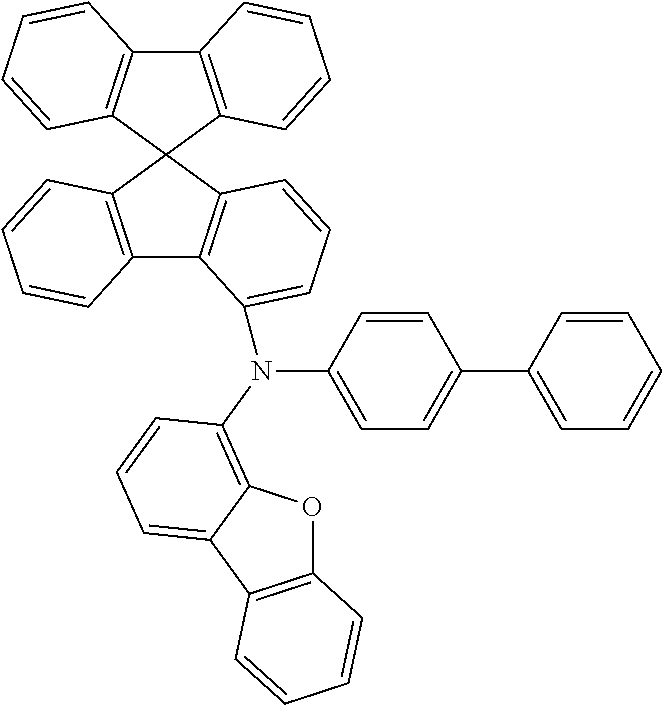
C12=C(C3(C4=C1C(N(C1=CC=C(C5=CC=CC=C5)C=C1)C1=C5OC6=C(C5=CC=C1)C=CC=C6)=CC=C4)C1=C(C4=C3C=CC=C4)C=CC=C1)C=CC=C2
